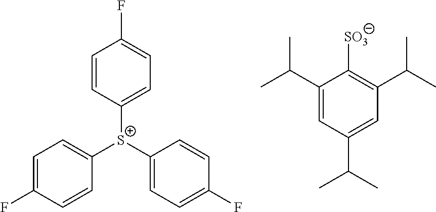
C1([S+](C2=CC=C(F)C=C2)C2=CC=C(F)C=C2)=CC=C(F)C=C1.C1(C(C)C)=CC(C(C)C)=CC(C(C)C)=C1[SO3]
